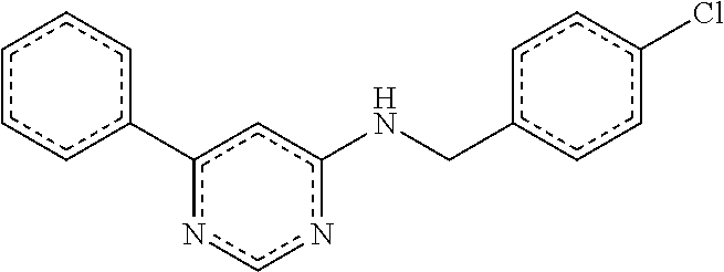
c1ccc(-c2ncnc(NCc3ccc(Cl)cc3)c2)cc1
